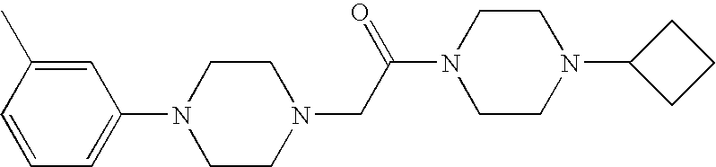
N1(CC(N2CCN(C3CCC3)CC2)=O)CCN(C2=CC=CC(C)=C2)CC1
